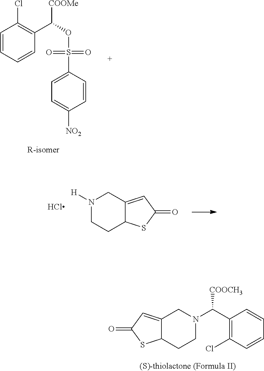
C1(S(OC([COOMe])C2=C(Cl)C=CC=C2)(=O)=O)=CC=C([NO2])C=C1.N1([H])CCC2C(=CC(=O)S2)C1.C1(C(N2CC3=CC(=O)SC3CC2)[COOCH3])=C(Cl)C=CC=C1
